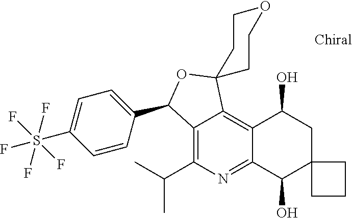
C1=CC(C2C3=C(C(C)C)N=C4C(=C3C3(O2)CCOCC3)C(O)CC2(C4O)CCC2)=CC=C1S(F)(F)(F)(F)F
